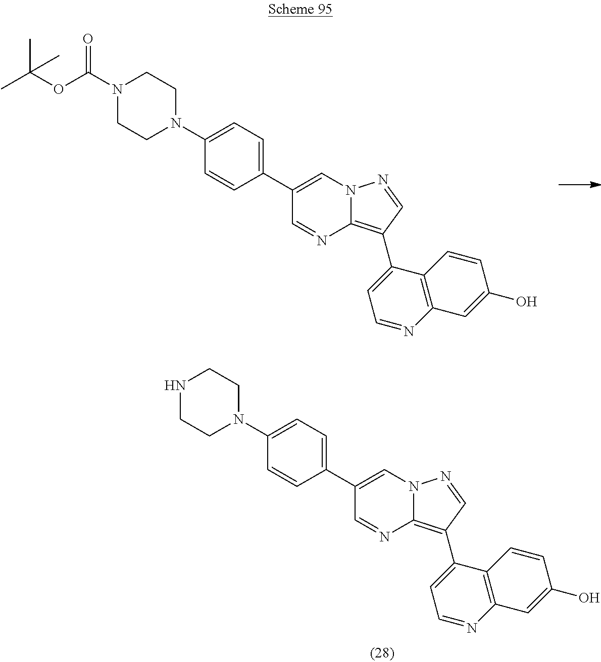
C1(C2=CN3C(=C(C4=CC=NC5=C4C=CC(O)=C5)C=N3)N=C2)=CC=C(N2CCN(C(OC(C)(C)C)=O)CC2)C=C1.C1(C2=CN3C(=C(C4=CC=NC5=C4C=CC(O)=C5)C=N3)N=C2)=CC=C(N2CCNCC2)C=C1
